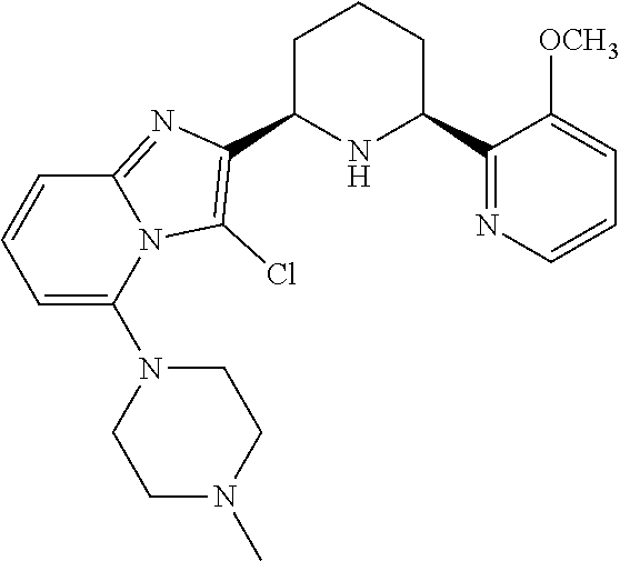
C1C(C2=C(Cl)N3C(=N2)C=CC=C3N2CCN(C)CC2)NC(C2=NC=CC=C2[OCH3])CC1
